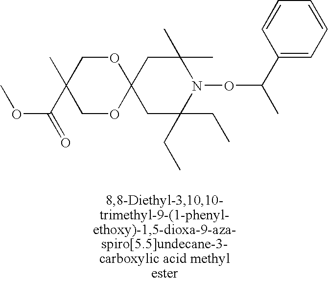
C12(CC(C)(C)N(OC(C)C3=CC=CC=C3)C(CC)(CC)C1)OCC(C)(C(OC)=O)CO2
